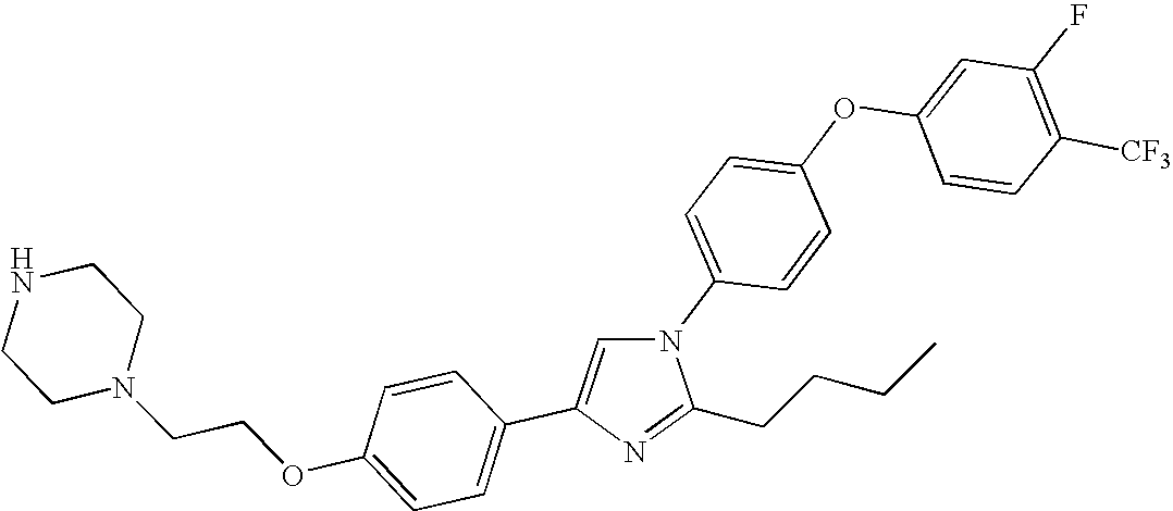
C1=C(OC2=CC(F)=C([CF3])C=C2)C=CC(N2C=C(C3=CC=C(OCCN4CCNCC4)C=C3)N=C2CCCC)=C1
